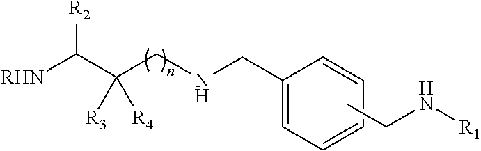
[RHN]C(C(CNCC1=CC=CC=C1)([R3])[R4])[R2].CCN[R1]
